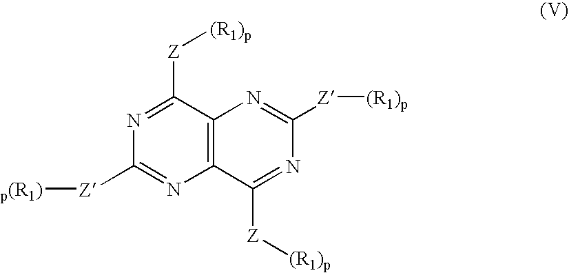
C1([Z][(R1)p])=NC([Z][p(R1)])=NC2=C1N=C([Z][(R1)p])N=C2[Z][(R1)p]
